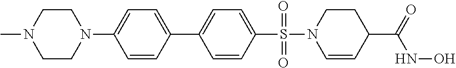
C1CN(C)CCN1C1=CC=C(C2=CC=C(S(N3C=CC(C(=O)NO)CC3)(=O)=O)C=C2)C=C1
